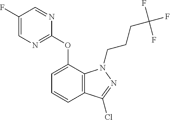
C1=C(F)C=NC(OC2=CC=CC3=C2N(CCCC(F)(F)F)N=C3Cl)=N1
